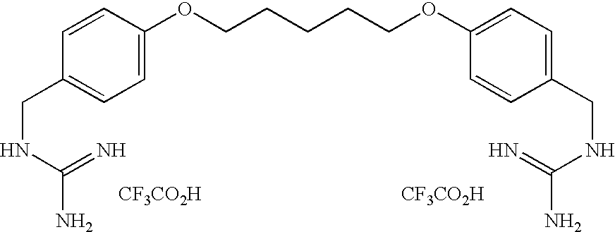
C1=C(OCCCCCOC2=CC=C(CNC(N)=N)C=C2)C=CC(CNC(N)=N)=C1.[CF3CO2H].[CF3CO2H]
